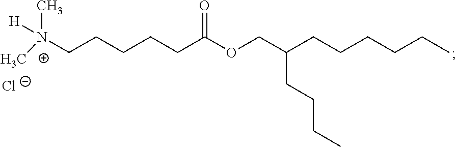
[N+](CCCCCC(OCC(CCCCCC)CCCC)=O)([H])(C)C.[Cl-]
